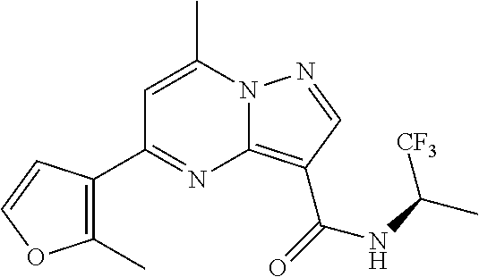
C1=C(C)N2C(=C(C(=O)NC(C)[CF3])C=N2)N=C1C1=C(C)OC=C1
